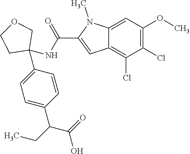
C1=C2C(=C(Cl)C(Cl)=C1OC)C=C(C(NC1(C3=CC=C(C(CC)C(=O)O)C=C3)COCC1)=O)N2C
